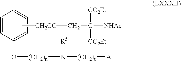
C1=CC(O[(CH2)n]N([R5])[(CH2)t][A])=CC=C1.C[CH2CO]CC([CO2Et])([CO2Et])[NHAc]
